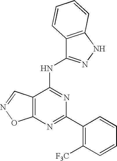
C12=C(N=C(C3=C([F3C])C=CC=C3)N=C1NC1=NNC3=C1C=CC=C3)ON=C2
